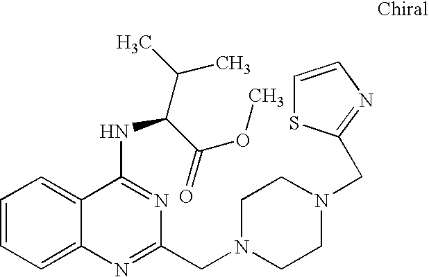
C1=CC=C2C(=C1)C(NC(C(C)C)C(=O)OC)=NC(CN1CCN(CC3=NC=CS3)CC1)=N2
